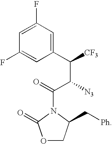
O1CC(C[Ph])N(C(=O)C(C([CF3])C2=CC(F)=CC(F)=C2)[N3])C1=O
